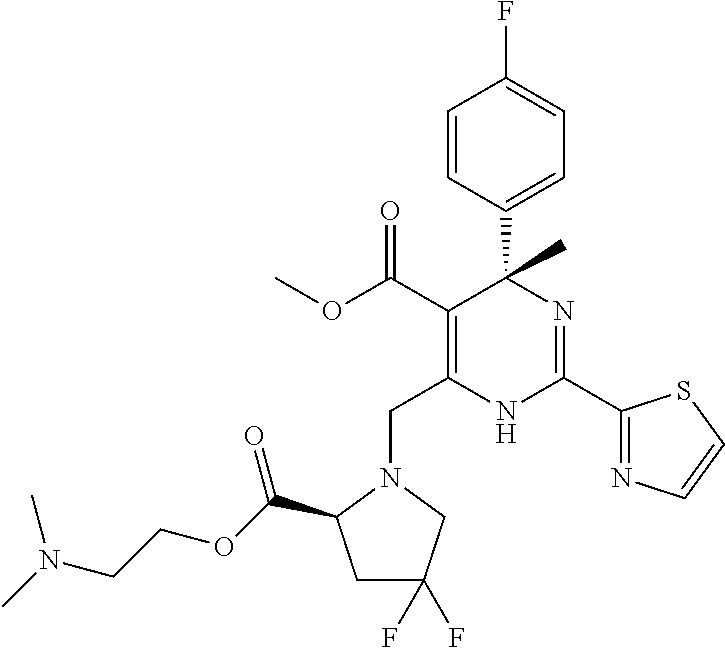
C(C1=C(C(=O)OC)C(C2=CC=C(F)C=C2)(C)N=C(C2=NC=CS2)N1)N1CC(F)(F)CC1C(OCCN(C)C)=O
